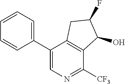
C1(C2=CC=CC=C2)=CN=C([CF3])C2=C1CC(F)C2O
